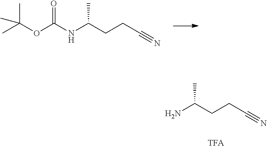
NC(CCC#N)C.C(OC(NC(CCC#N)C)=O)(C)(C)C
